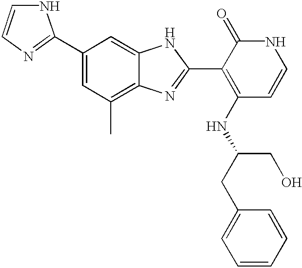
C1(C2=NC=CN2)=CC(C)=C2C(=C1)NC(C1=C(NC(CC3=CC=CC=C3)CO)C=CNC1=O)=N2
